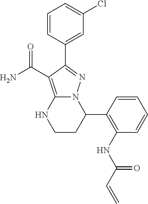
C1=C(Cl)C=C(C2=NN3C(=C2C(=O)N)NCCC3C2=C(NC(C=C)=O)C=CC=C2)C=C1
